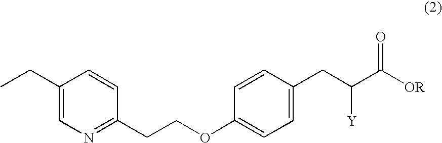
C1(CC)=CN=C(CCOC2=CC=C(CC(C([OR])=O)[Y])C=C2)C=C1
